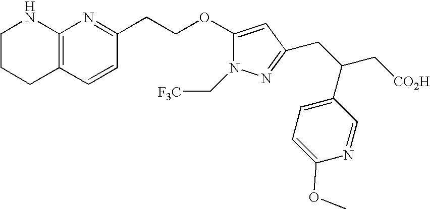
C1CCC2=C(N1)N=C(CCOC1=CC(CC(C[CO2H])C3=CC=C(OC)N=C3)=NN1C[F3C])C=C2
